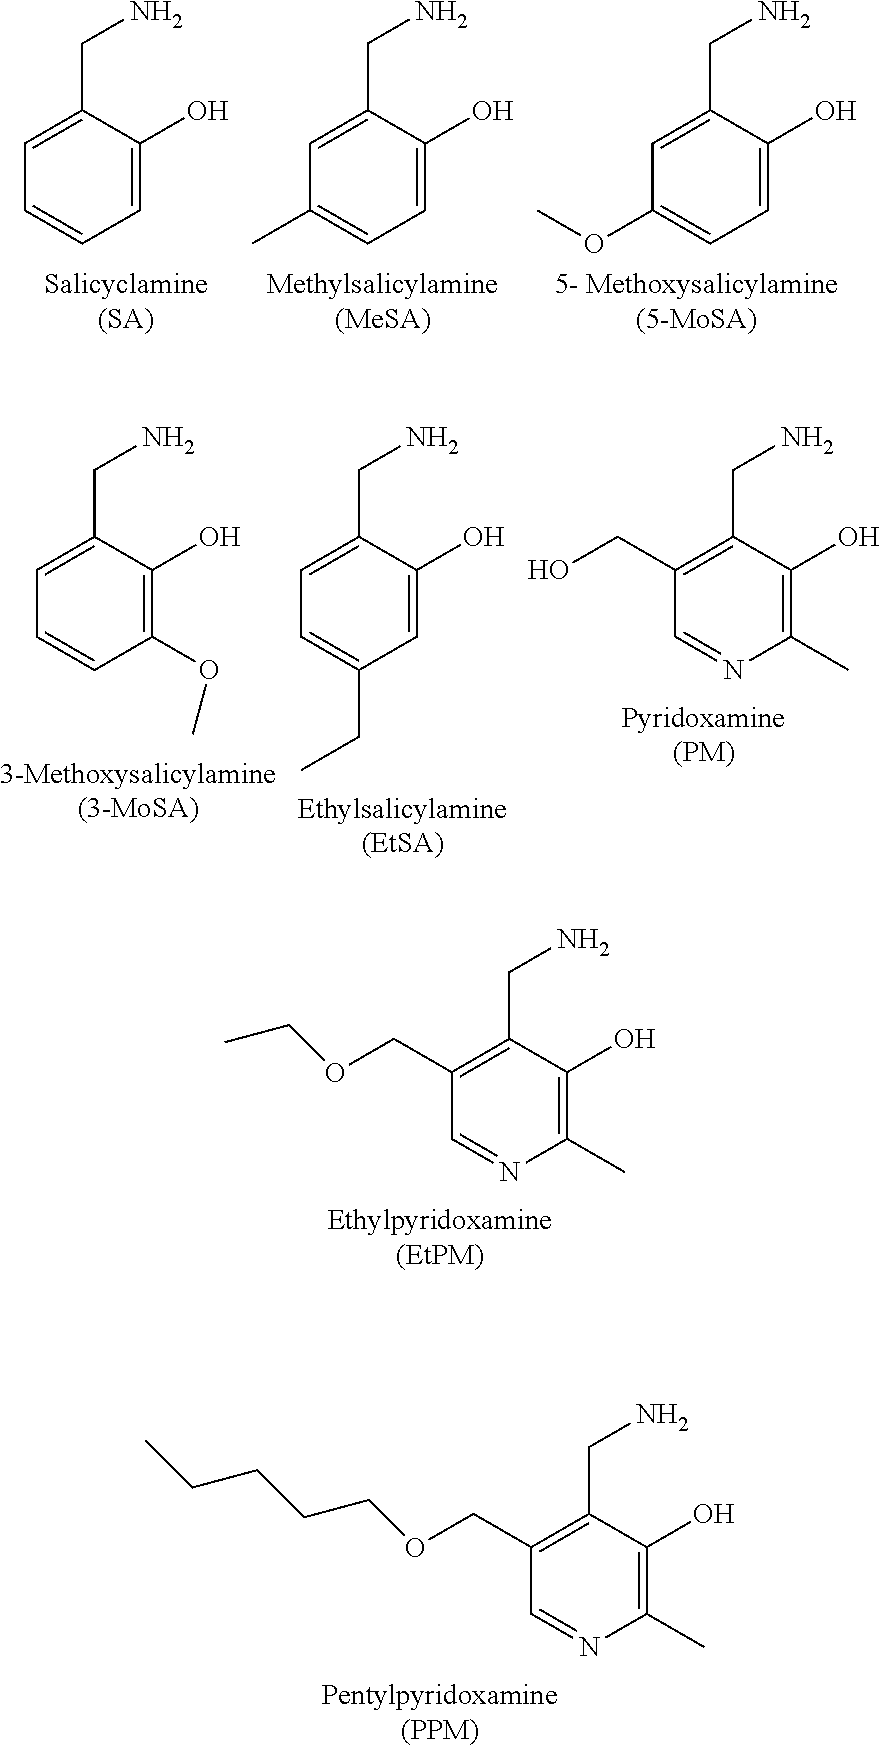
C1(COCC)=C(CN)C(O)=C(C)N=C1.C1(COCCCCC)=C(CN)C(O)=C(C)N=C1.C1=C(CN)C(O)=CC=C1.C1=C(CN)C(O)=CC=C1C.C1=C(CN)C(O)=CC=C1OC.C1=C(CN)C(O)=C(OC)C=C1.C1=C(CN)C(O)=CC(CC)=C1.C1(CO)=C(CN)C(O)=C(C)N=C1
